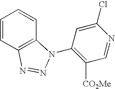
C1=CC2=C(C=C1)N(C1=C([CO2Me])C=NC(Cl)=C1)N=N2
